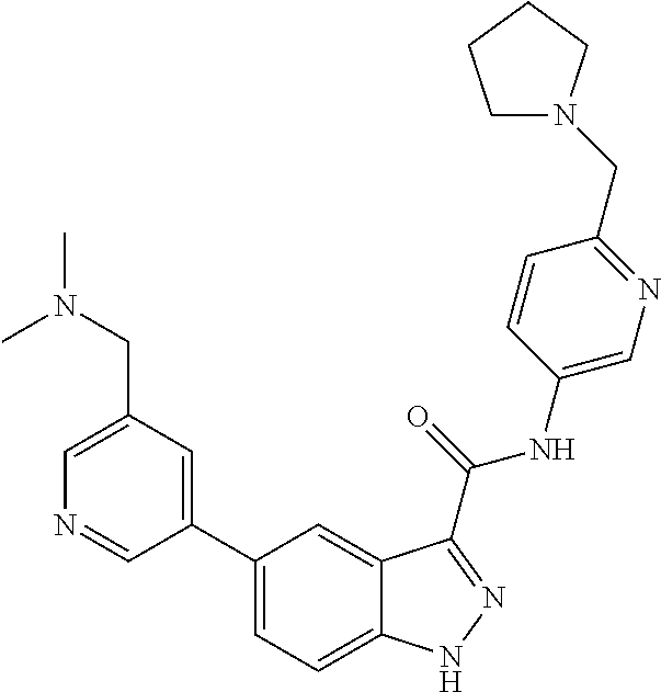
C1(CN(C)C)=CN=CC(C2=CC=C3C(=C2)C(C(NC2=CN=C(CN4CCCC4)C=C2)=O)=NN3)=C1
